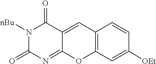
N1([nBu])C(=O)N=C2C(=CC3=C(O2)C=C([OEt])C=C3)C1=O
